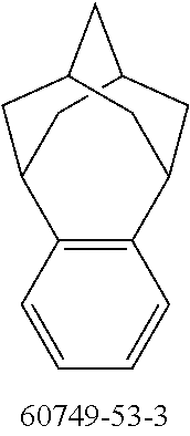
C1C2CC3C4=C(C=CC=C4)C1CC(C3)C2
